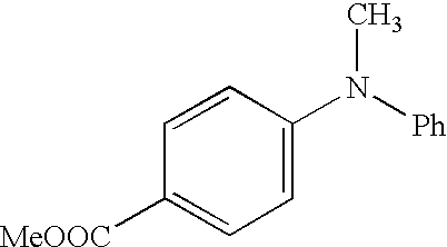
C1=C(N([Ph])C)C=CC([MeOOC])=C1
